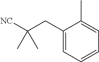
C1(CC([NC])(C)C)=CC=CC=C1C
